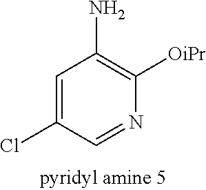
C1=C(Cl)C=NC([OiPr])=C1N
